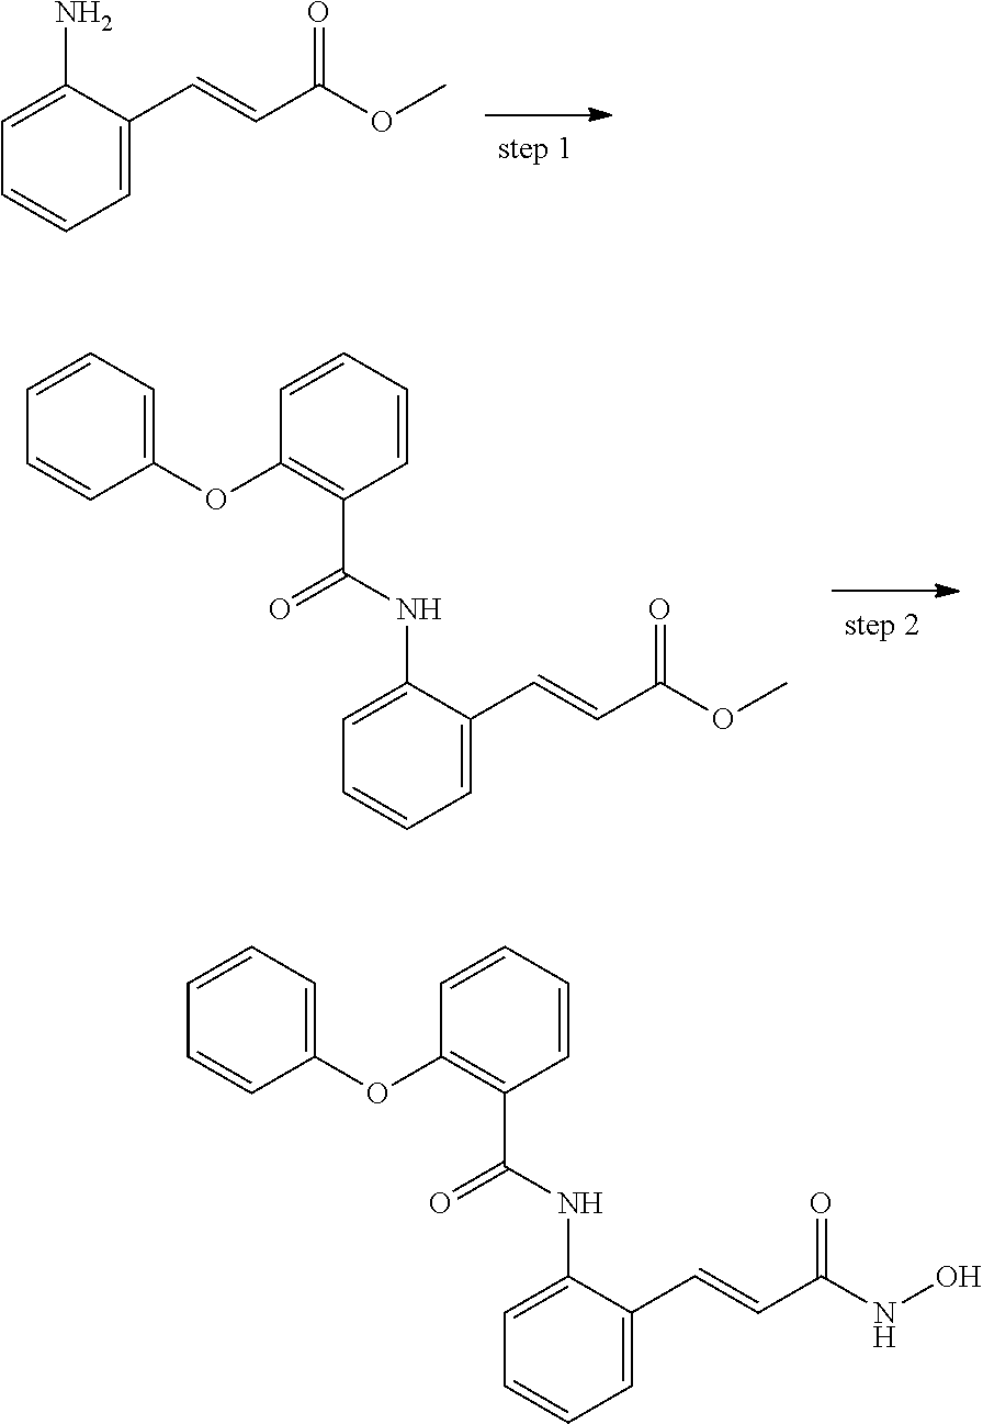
C1=C(C=CC(OC)=O)C(N)=CC=C1.C1=C(C=CC(OC)=O)C(NC(C2=C(OC3=CC=CC=C3)C=CC=C2)=O)=CC=C1.C1=C(C=CC(NO)=O)C(NC(C2=C(OC3=CC=CC=C3)C=CC=C2)=O)=CC=C1
